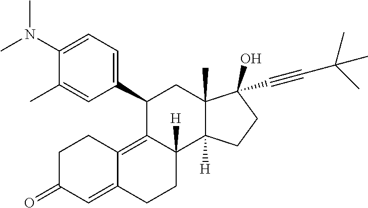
C1(C2=CC=C(N(C)C)C(C)=C2)C2=C3C(=CC(=O)CC3)CCC2([H])C2([H])C(C)(C1)C(C#CC(C)(C)C)(O)CC2
